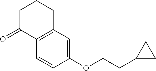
C(COC1=CC2=C(C=C1)C(=O)CCC2)C1CC1
